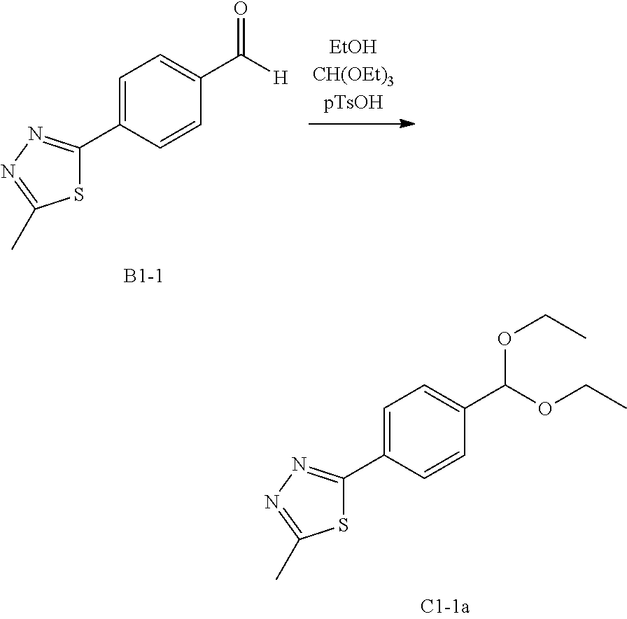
C1=C(C2=NN=C(C)S2)C=CC(C([H])=O)=C1.C1=C(C2=NN=C(C)S2)C=CC(C(OCC)OCC)=C1
